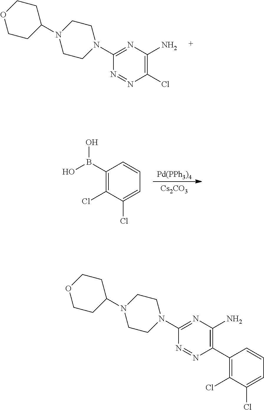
C1(Cl)=C(N)N=C(N2CCN(C3CCOCC3)CC2)N=N1.[Pd(PPh3)4].[Cs2CO3].C1=C(Cl)C(Cl)=C(B(O)O)C=C1.C1(N)=C(C2=C(Cl)C(Cl)=CC=C2)N=NC(N2CCN(C3CCOCC3)CC2)=N1
